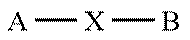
[A][X]B
